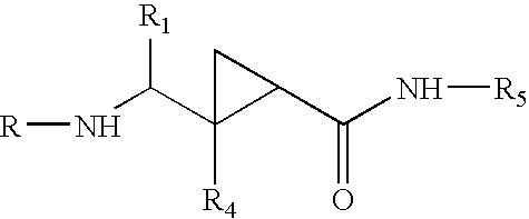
[R]NC(C1([R4])C(C(N[R5])=O)C1)[R1]
